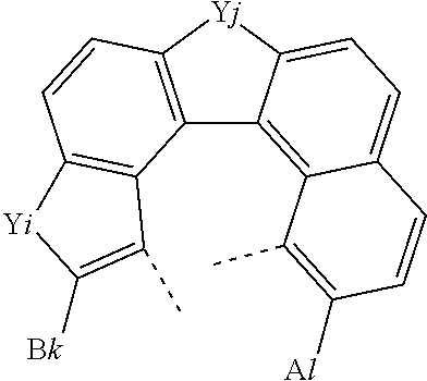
C12=C([Yj]C3=CC=C4C(=C13)C(C)=C([Al])C=C4)C=CC1=C2C(C)=C([Bk])[Yi]1
